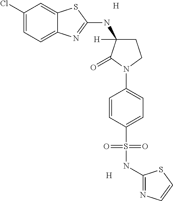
C1(Cl)=CC=C2C(=C1)SC(NC1([H])CCN(C3=CC=C(S(NC4=NC=CS4)(=O)=O)C=C3)C1=O)=N2.[H].[H]
